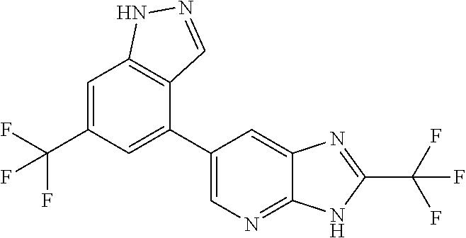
C1=C(C(F)(F)F)C=C(C2=CN=C3C(=C2)N=C(C(F)(F)F)N3)C2=C1NN=C2
